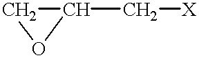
C1OC1C[X]
